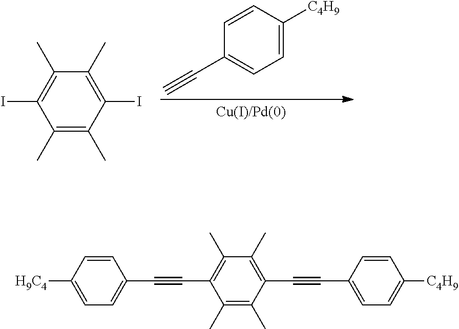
C1(C)=C(C)C(I)=C(C)C(C)=C1I.C1=C([C4H9])C=CC(C#C)=C1.C1(C)=C(C#CC2=CC=C([C4H9])C=C2)C(C)=C(C)C(C#CC2=CC=C([H9C4])C=C2)=C1C
